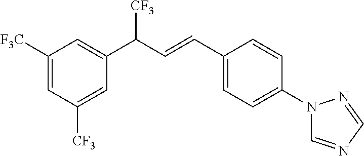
C1(C(C=CC2=CC=C(N3C=NC=N3)C=C2)[CF3])=CC([F3C])=CC([CF3])=C1
